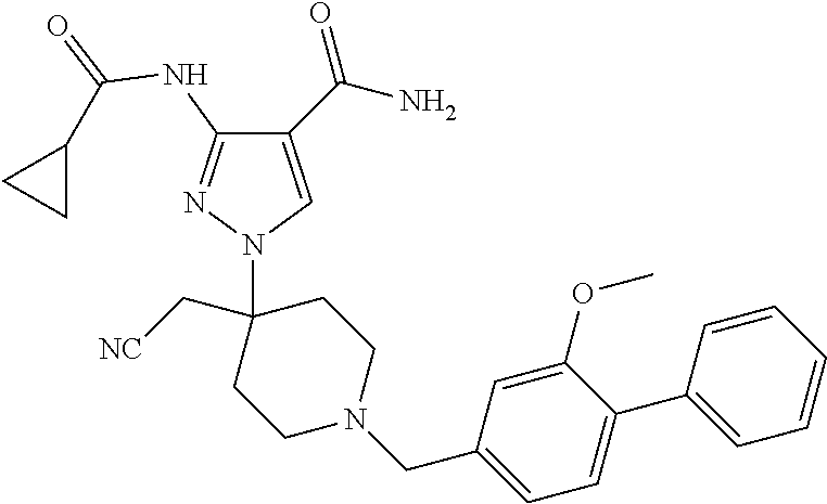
C1(C(N)=O)=CN(C2(C[NC])CCN(CC3=CC=C(C4=CC=CC=C4)C(OC)=C3)CC2)N=C1NC(=O)C1CC1
